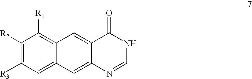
C1([R2])=C([R3])C=C2C(=C1[R1])C=C1C(=C2)N=CNC1=O
